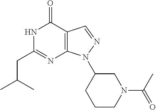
N1C(CC(C)C)=NC2=C(C1=O)C=NN2C1CCCN(C(C)=O)C1
